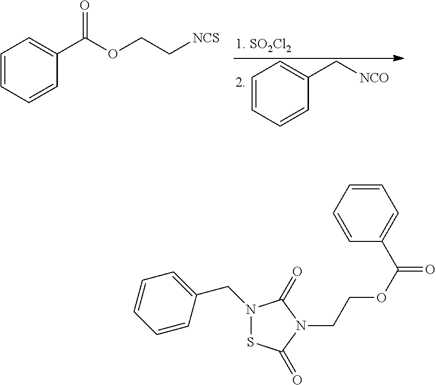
C1=CC=CC(C[NCO])=C1.C1=CC=CC(C(OCC[NCS])=O)=C1.C1=CC(CN2SC(=O)N(CCOC(=O)C3=CC=CC=C3)C2=O)=CC=C1
